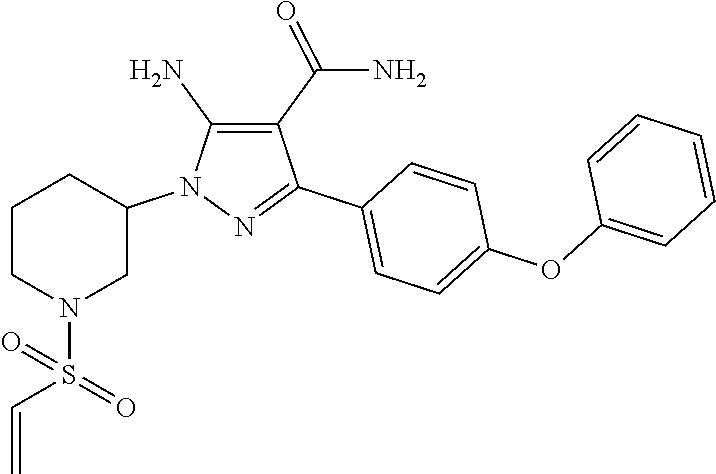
C1(C(N)=O)=C(N)N(C2CCCN(S(=O)(C=C)=O)C2)N=C1C1=CC=C(OC2=CC=CC=C2)C=C1
